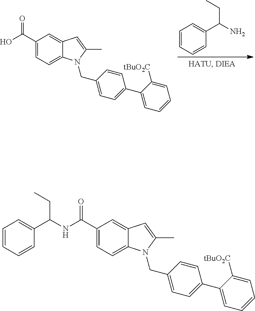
C1=CC=CC(C(N)CC)=C1.OC(C1=CC=C2C(=C1)C=C(C)N2CC1=CC=C(C2=CC=CC=C2[tBuO2C])C=C1)=O.C1=CC=CC(C(NC(C2=CC=C3C(=C2)C=C(C)N3CC2=CC=C(C3=CC=CC=C3[tBuO2C])C=C2)=O)CC)=C1
